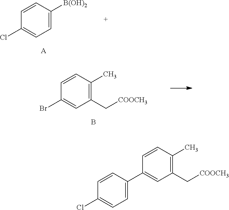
C1=C(C2=CC(C[COOCH3])=C(C)C=C2)C=CC(Cl)=C1.C1=CC([B(OH)2])=CC=C1Cl.[A].BrC1=CC(C[COOCH3])=C(C)C=C1.B
